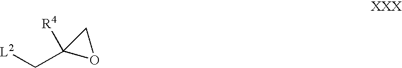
C1([R4])(C[L2])OC1
